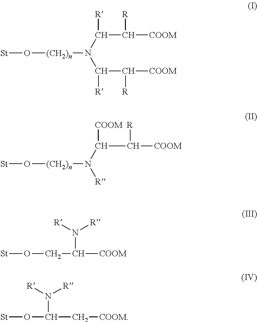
[St]O[(CH2)n]N(C(C([COOM])[R])[R])C([R])C([R])[COOM].[St]O[(CH2)n]N([R])C([COOM])C([R])[COOM].[St]OCC([COOM])N([R])[R].[St]OC(C[COOM])N([R])[R]
